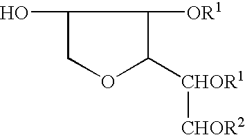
C1(O)COC([CHOR1][CHOR2])C1[OR1]
